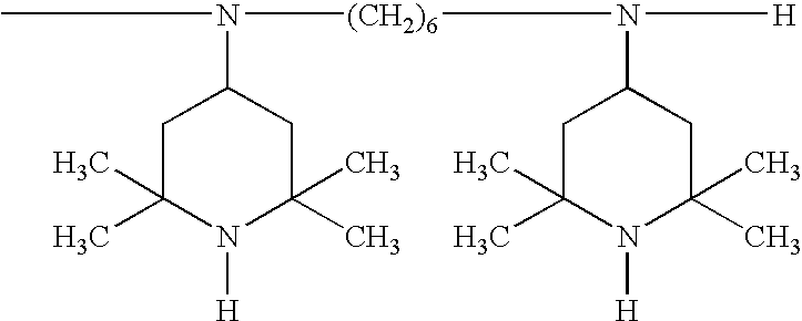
C1C(C)(C)N([H])C(C)(C)CC1N(C)[(CH2)6]N(C1CC(C)(C)N([H])C(C)(C)C1)[H]
